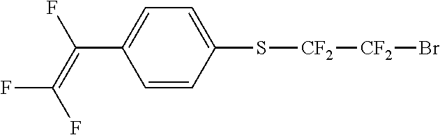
C1=CC(S[CF2][CF2]Br)=CC=C1C(=C(F)F)F
